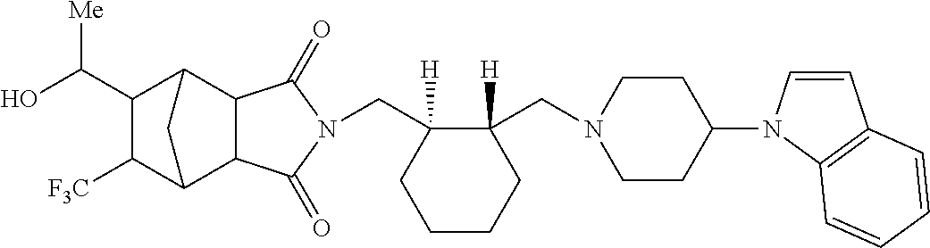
C(C1([H])C(CN2CCC(N3C=CC4=C3C=CC=C4)CC2)([H])CCCC1)N1C(=O)C2C3C([F3C])C(C(O)[Me])C(C2C1=O)C3
